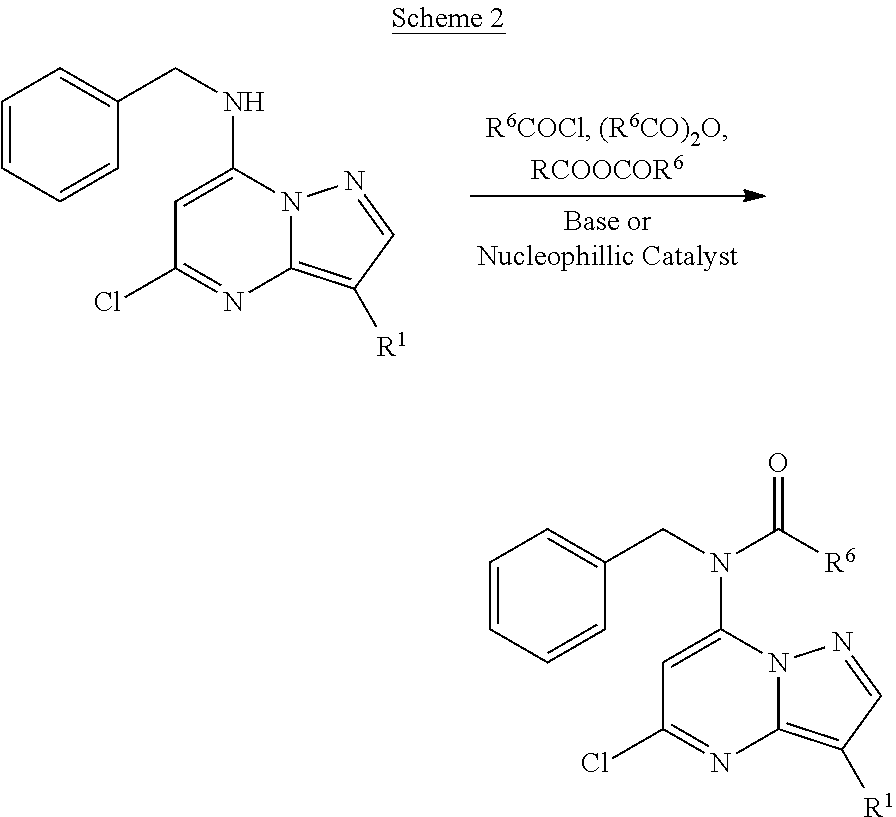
C1=C(NCC2=CC=CC=C2)N2C(=C([R1])C=N2)N=C1Cl.C1=C(N(CC2=CC=CC=C2)C([R6])=O)N2C(=C([R1])C=N2)N=C1Cl
